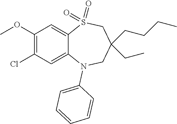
O(C1=C(Cl)C=C2C(=C1)S(=O)(=O)CC(CC)(CCCC)CN2C1=CC=CC=C1)C
